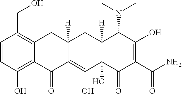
C1=CC(O)=C2C(=C1CO)CC1([H])C(=C(O)C3(O)C([H])(C1)C(N(C)C)C(O)=C(C(N)=O)C3=O)C2=O
